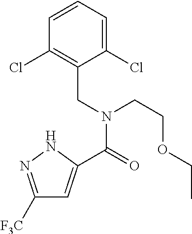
C1([F3C])=NNC(C(=O)N(CC2=C(Cl)C=CC=C2Cl)CCOCC)=C1
